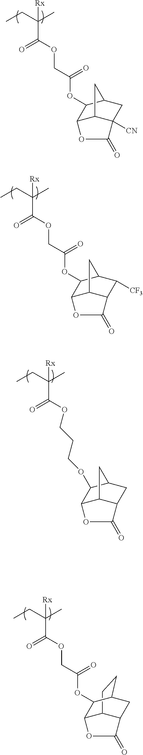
CCC(C)(C(OCC(OC1C2C3C([CN])(CC1C3)C(=O)O2)=O)=O)[Rx].CCC(C)(C(OCC(OC1C2C3C(C([CF3])C1C3)C(=O)O2)=O)=O)[Rx].CCC(C)(C(OCC(OC1C2C3C(CC1CC3)C(=O)O2)=O)=O)[Rx].CCC(C)(C(OCCCOC1C2C3C(CC1C3)C(=O)O2)=O)[Rx]
